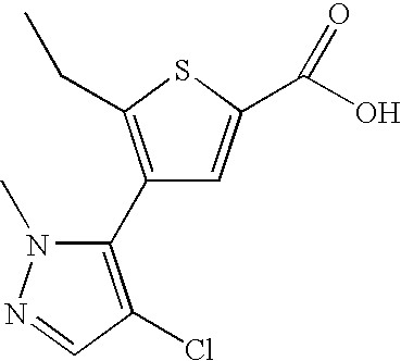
C1(C2=C(Cl)C=NN2C)=C(CC)SC(C(O)=O)=C1
